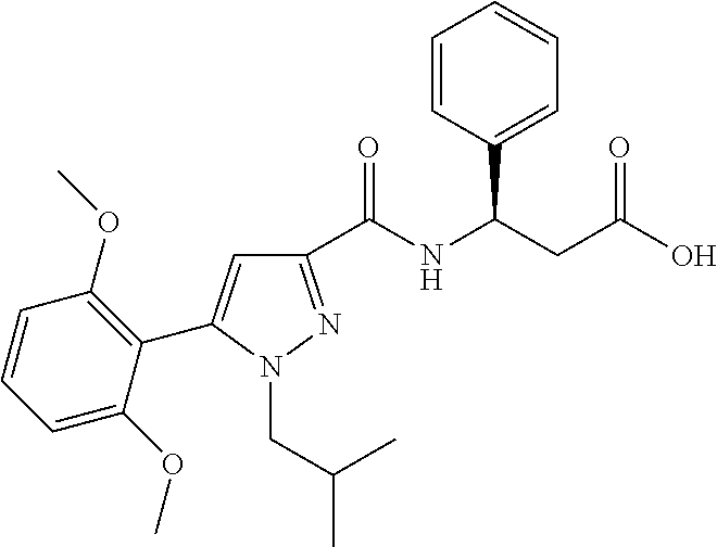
C1(C(NC(CC(O)=O)C2=CC=CC=C2)=O)=NN(CC(C)C)C(C2=C(OC)C=CC=C2OC)=C1
